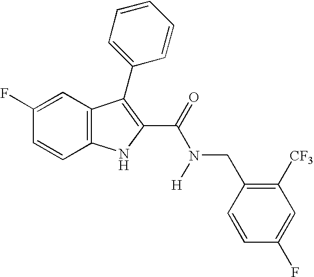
C1(F)=CC2=C(C=C1)NC(C(=O)N([H])CC1=C([CF3])C=C(F)C=C1)=C2C1=CC=CC=C1
